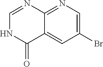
C1=NC2=NC=C(Br)C=C2C(=O)N1
